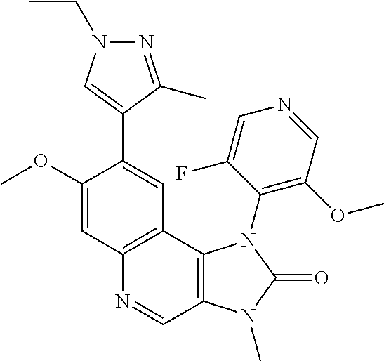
C12=C(C3=C(C=N1)N(C)C(=O)N3C1=C(OC)C=NC=C1F)C=C(C1=CN(CC)N=C1C)C(OC)=C2
